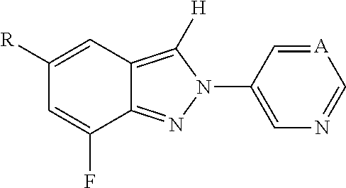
C12=NN(C3=CN=C[A]=C3)C([H])=C1C=C([R])C=C2F
